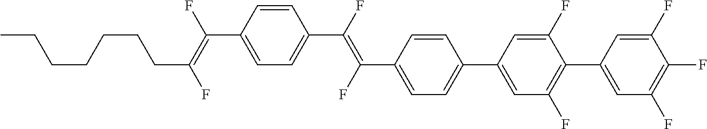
C(C1=CC=C(C2=CC(F)=C(C3=CC(F)=C(F)C(F)=C3)C(F)=C2)C=C1)(=C(C1=CC=C(C(=C(F)CCCCCCC)F)C=C1)F)F
